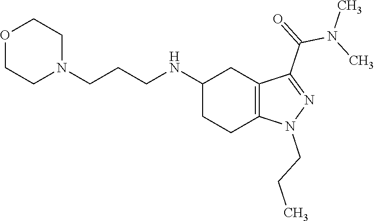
C1(NCCCN2CCOCC2)CCC2=C(C1)C(C(N(C)C)=O)=NN2CCC
